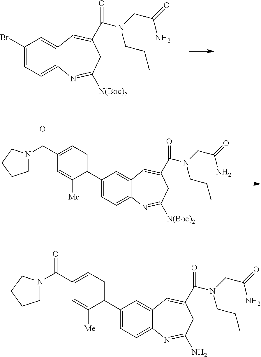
C1(Br)=CC=C2C(=C1)C=C(C(=O)N(CC(N)=O)CCC)CC([N(Boc)2])=N2.C1(C2=CC=C(C(N3CCCC3)=O)C=C2[Me])=CC=C2C(=C1)C=C(C(=O)N(CC(N)=O)CCC)CC([N(Boc)2])=N2.C1(C2=CC=C(C(N3CCCC3)=O)C=C2[Me])=CC=C2C(=C1)C=C(C(=O)N(CC(N)=O)CCC)CC(N)=N2
